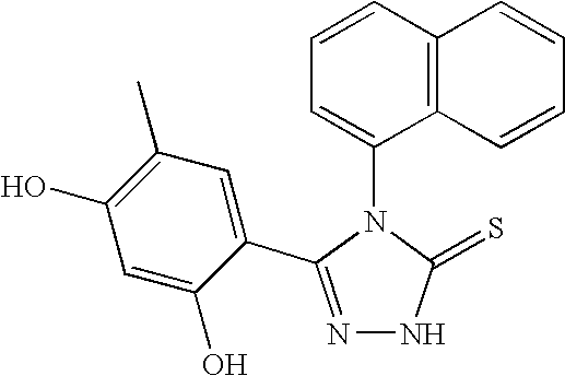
N1=C(C2=CC(C)=C(O)C=C2O)N(C2=CC=CC3=C2C=CC=C3)C(=S)N1
